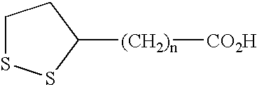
C1SSC([(CH2)n][CO2H])C1
